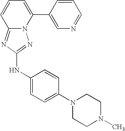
N12C(=NC(NC3=CC=C(N4CCN(C)CC4)C=C3)=N1)C=CC=C2C1=CN=CC=C1
